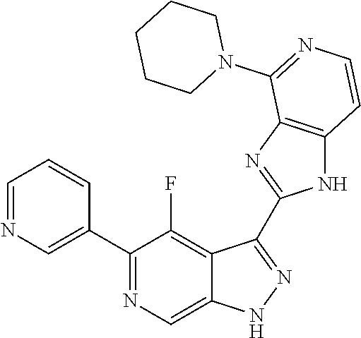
C1=NC=C(C2=NC=C3C(=C2F)C(C2=NC4=C(N2)C=CN=C4N2CCCCC2)=NN3)C=C1
